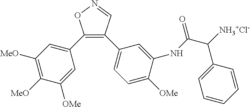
C1(C2=CC([MeO])=C([MeO])C([OMe])=C2)=C(C2=CC=C([OMe])C(NC(C([NH3+Cl-])C3=CC=CC=C3)=O)=C2)C=NO1
